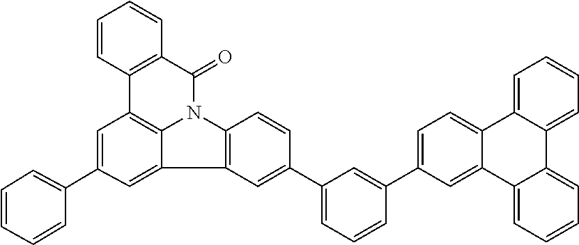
C1=C(C2=CC(C3=CC4=C(C=C3)N3C(=O)C5=C(C6=C3C4=CC(C3=CC=CC=C3)=C6)C=CC=C5)=CC=C2)C=C2C(=C1)C1=CC=CC=C1C1=CC=CC=C21
